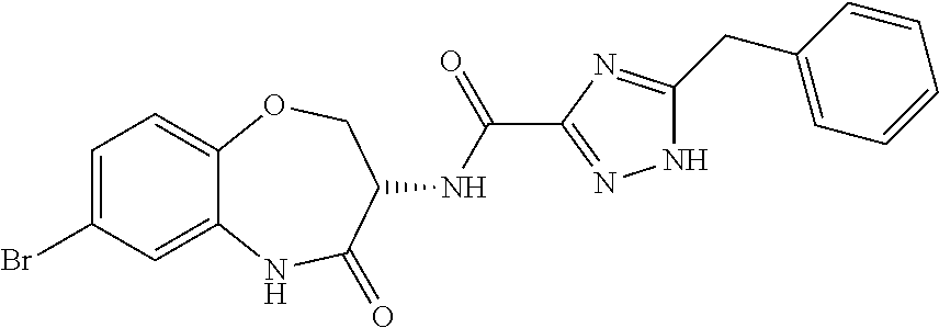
C1=C(Br)C=C2C(=C1)OCC(NC(C1=NNC(CC3=CC=CC=C3)=N1)=O)C(=O)N2
